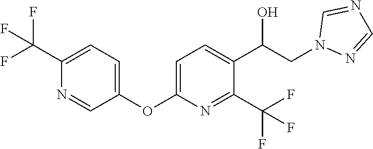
C1(C(F)(F)F)=CC=C(OC2=CC=C(C(CN3N=CN=C3)O)C(C(F)(F)F)=N2)C=N1
